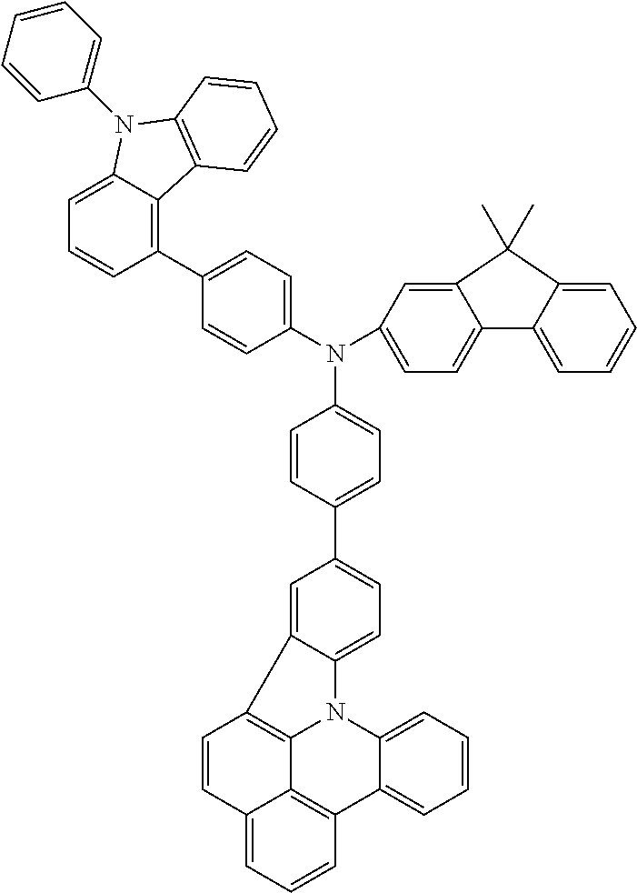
C1=CC(C2=CC=C3C(=C2)C2=C4N3C3=CC=CC=C3C3=C4C(=CC=C3)C=C2)=CC=C1N(C1=CC=C(C2=C3C(=CC=C2)N(C2=CC=CC=C2)C2=C3C=CC=C2)C=C1)C1=CC=C2C(=C1)C(C)(C)C1=CC=CC=C21
